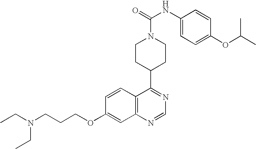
C(CCOC1=CC2=C(C=C1)C(C1CCN(C(=O)NC3=CC=C(OC(C)C)C=C3)CC1)=NC=N2)N(CC)CC
